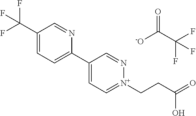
C1(C(F)(F)F)=CC=C(C2=CC=[N+](CCC(O)=O)N=C2)N=C1.O=C(C(F)(F)F)[-O]
